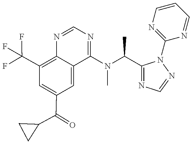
C1(C(F)(F)F)=C2C(=CC(C(=O)C3CC3)=C1)C(N(C(C1=NC=NN1C1=NC=CC=N1)C)C)=NC=N2
